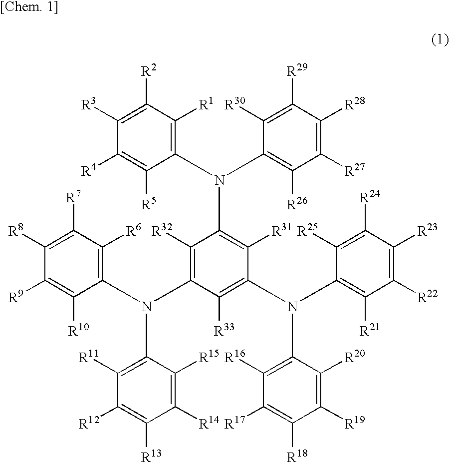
C1([R1])=C(N(C2=C([R26])C([R27])=C([R28])C([R29])=C2[R30])C2=C([R31])C(N(C3=C([R21])C([R22])=C([R23])C([R24])=C3[R25])C3=C([R16])C([R17])=C([R18])C([R19])=C3[R20])=C([R33])C(N(C3=C([R6])C([R7])=C([R8])C([R9])=C3[R10])C3=C([R11])C([R12])=C([R13])C([R14])=C3[R15])=C2[R32])C([R5])=C([R4])C([R3])=C1[R2]
